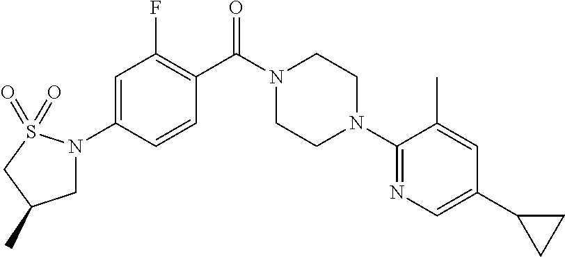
C1=C(N2CC(C)CS2(=O)=O)C=CC(C(N2CCN(C3=NC=C(C4CC4)C=C3C)CC2)=O)=C1F
